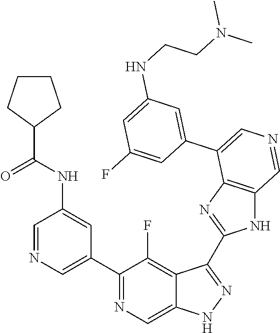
C1(C2=CN=CC(NC(C3CCCC3)=O)=C2)=NC=C2C(=C1F)C(C1=NC3=C(N1)C=NC=C3C1=CC(NCCN(C)C)=CC(F)=C1)=NN2
